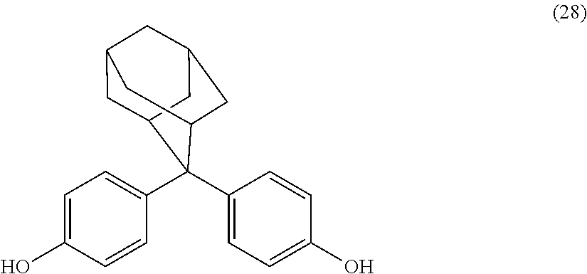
C1=C(O)C=CC(C2(C3=CC=C(O)C=C3)C3CC4CC(CC2C4)C3)=C1
